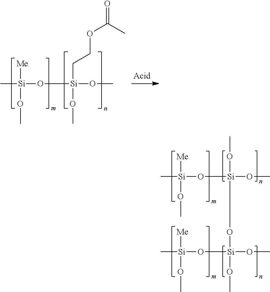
C[Si](O[Si](OC)(OC)CCOC(=O)C)([Me])OC.C[Si](O[Si](O[Si](O[Si](C)([Me])OC)(OC)OC)(OC)OC)([Me])OC
